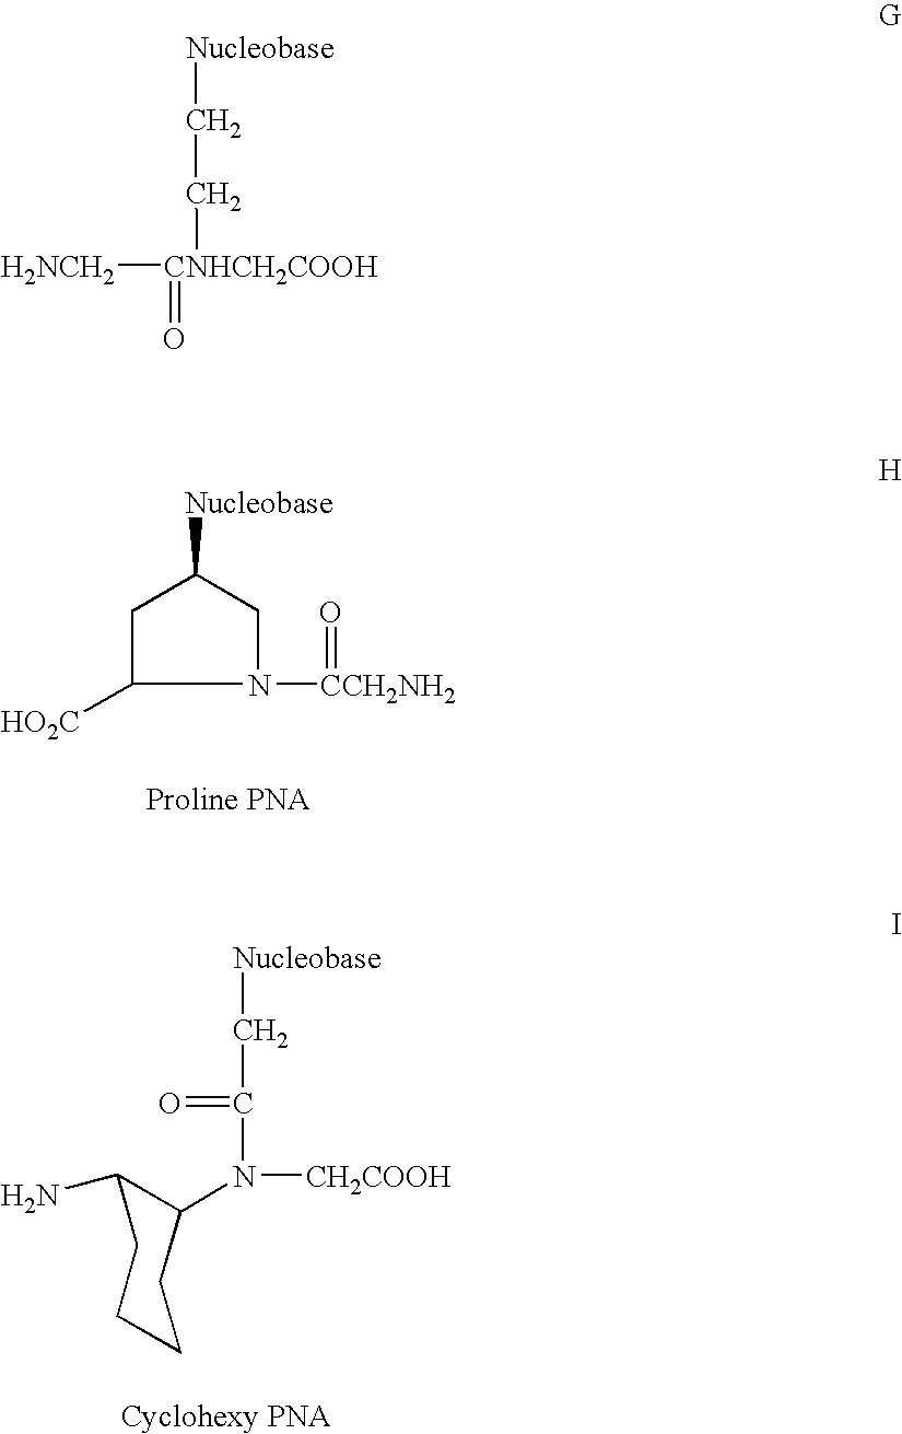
[CNHCH2COOH](CC[Nucleobase])(=O)[H2NCH2].C1C([HO2C])N([CCH2NH2]=O)CC1[Nucleobase].C1(N([CH2COOH])C(=O)C[Nucleobase])C(N)CCCC1
